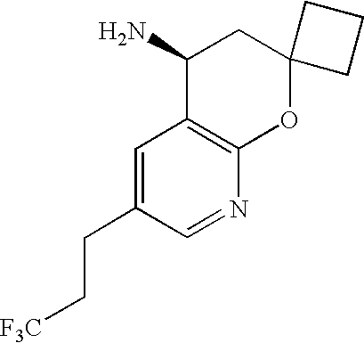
C1=C(CC[F3C])C=NC2=C1C(N)CC1(O2)CCC1
